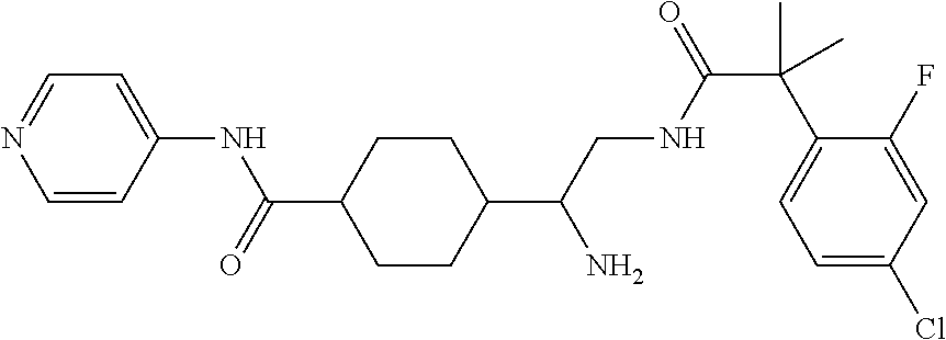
C1=CC(NC(=O)C2CCC(C(CNC(C(C3=CC=C(Cl)C=C3F)(C)C)=O)N)CC2)=CC=N1
